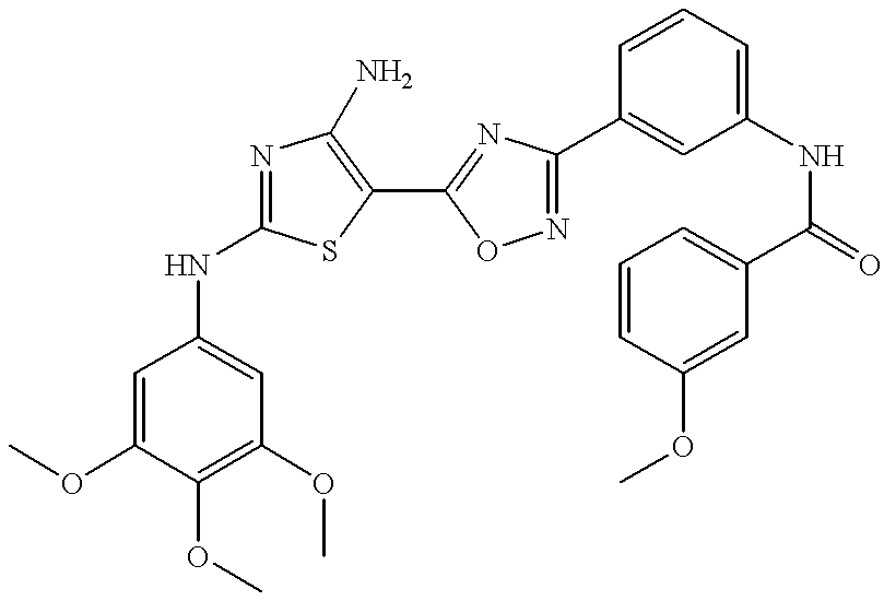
COC1=CC(NC2=NC(N)=C(C3=NC(C4=CC(NC(C5=CC=CC(OC)=C5)=O)=CC=C4)=NO3)S2)=CC(OC)=C1OC
